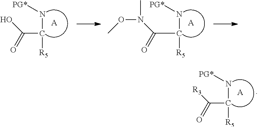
N(C(C([R3])=O)[R5])[PG*].[A].N(C(C(N(C)OC)=O)[R5])[PG*].[A].N(C(C(O)=O)[R5])[PG*].[A]
